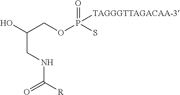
N(C([R])=O)CC(O)COP(S)(=O)[TAGGGTTAGACAA-3]
